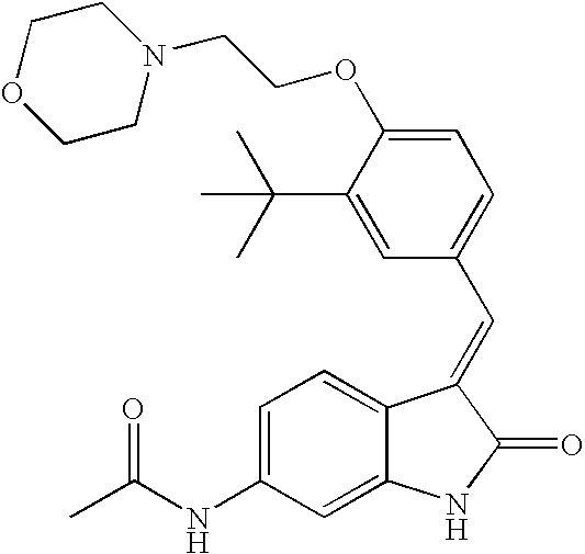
C1=C(NC(C)=O)C=C2C(=C1)C(=CC1=CC=C(OCCN3CCOCC3)C(C(C)(C)C)=C1)C(=O)N2
